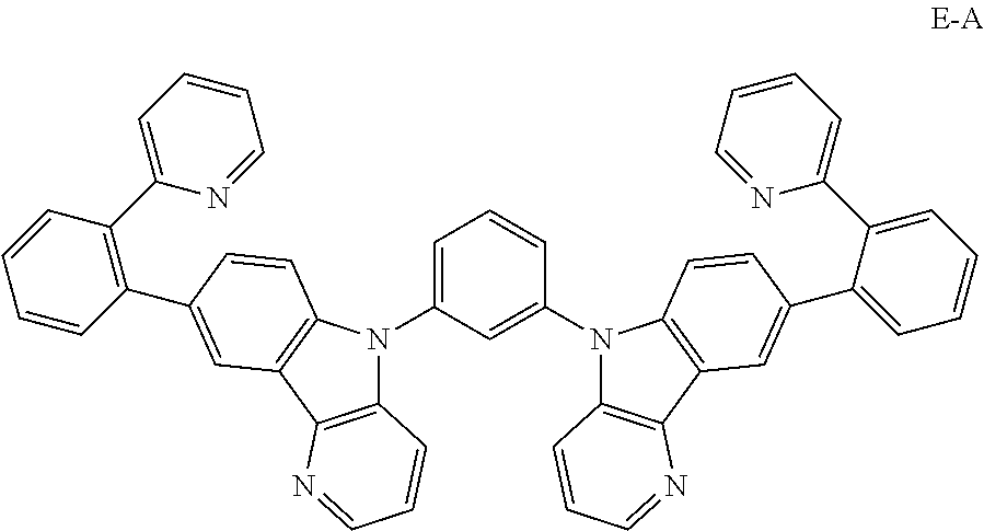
C1=C(N2C3=C(C4=C2C=CC(C2=C(C5=CC=CC=N5)C=CC=C2)=C4)N=CC=C3)C=C(N2C3=C(C4=C2C=CC(C2=CC=CC=C2C2=CC=CC=N2)=C4)N=CC=C3)C=C1
